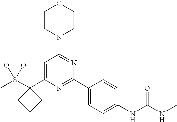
CS(O)(O)C1(C2=CC(N3CCOCC3)=NC(C3=CC=C(NC(NC)=O)C=C3)=N2)CCC1
